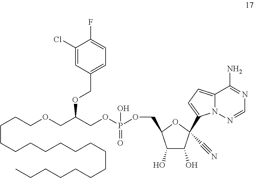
C(CCOCC(COP(OCC1C(O)C(O)C(C2=CC=C3N2N=CN=C3N)(C#N)O1)(O)=O)OCC1=CC=C(F)C(Cl)=C1)CCCCCCCCCCCCCCC
